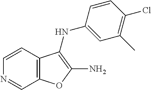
C12=C(C=CN=C1)C(NC1=CC(C)=C(Cl)C=C1)=C(N)O2
